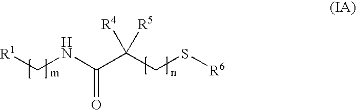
C(NC(C(CS[R6])([R4])[R5])=O)[R1]
